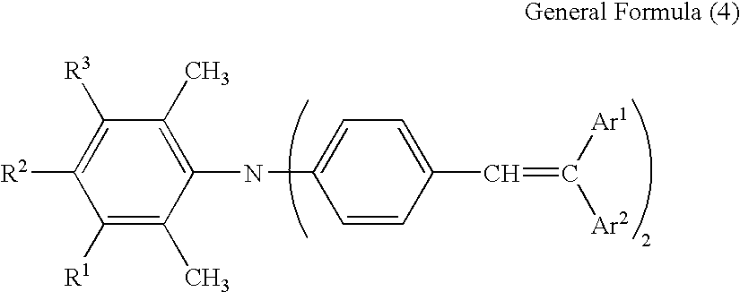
C1([R1])=C(C)C(NC2=CC=C(C=C([Ar1])[Ar2])C=C2)=C(C)C([R3])=C1[R2]
